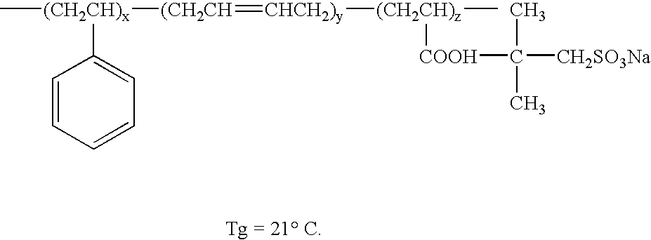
C[(CH2CH)x]([(CH2CH]=[CHCH2)y][(CH2CH)z]([COOH]C(C)(C)[CH2SO3Na])C)C1=CC=CC=C1
